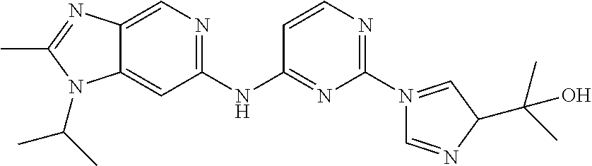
C1(NC2=NC(N3=CC(C(C)(C)O)N=C3)=NC=C2)=NC=C2C(=C1)N(C(C)C)C(C)=N2
